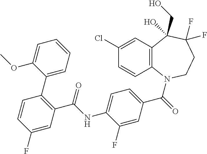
C12=C(N(C(=O)C3=CC=C(NC(C4=C(C5=CC=CC=C5OC)C=CC(F)=C4)=O)C(F)=C3)CCC(F)(F)C1(CO)O)C=CC(Cl)=C2
